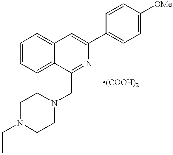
C1=CC=C2C(=C1)C=C(C1=CC=C([OMe])C=C1)N=C2CN1CCN(CC)CC1
